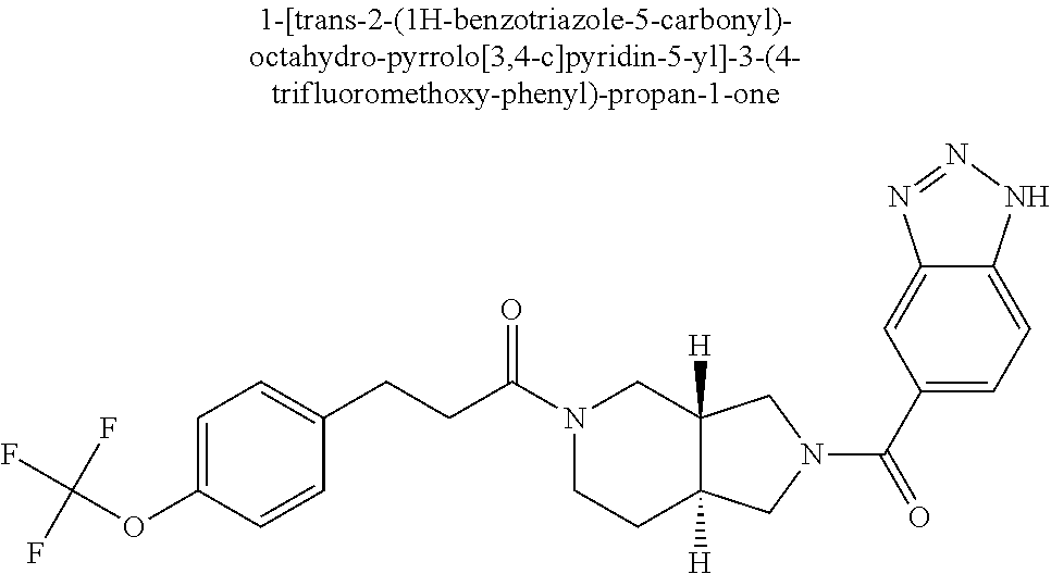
O(C1=CC=C(CCC(=O)N2CCC3([H])C([H])(C2)CN(C(=O)C2=CC=C4C(=C2)N=NN4)C3)C=C1)C(F)(F)F
